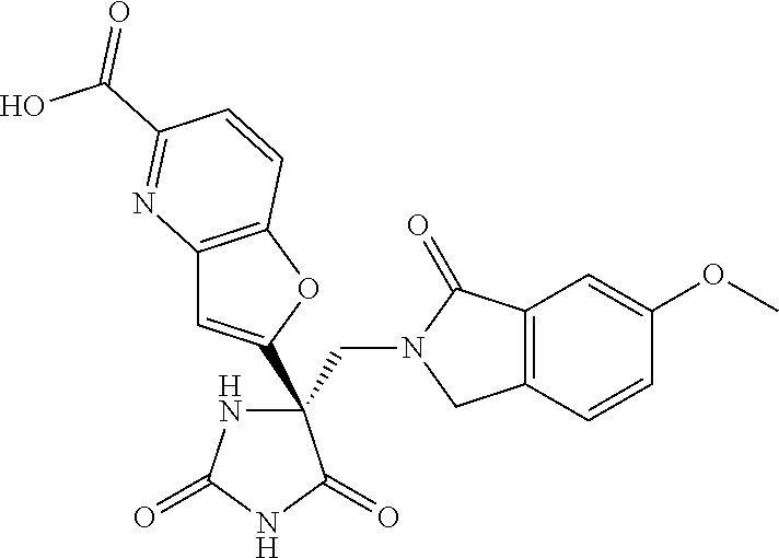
C(C1(C2=CC3=C(O2)C=CC(C(O)=O)=N3)NC(=O)NC1=O)N1CC2=C(C1=O)C=C(OC)C=C2
